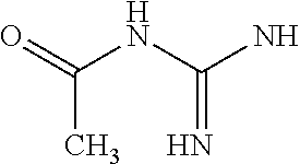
O=C(NC(N)=N)C
